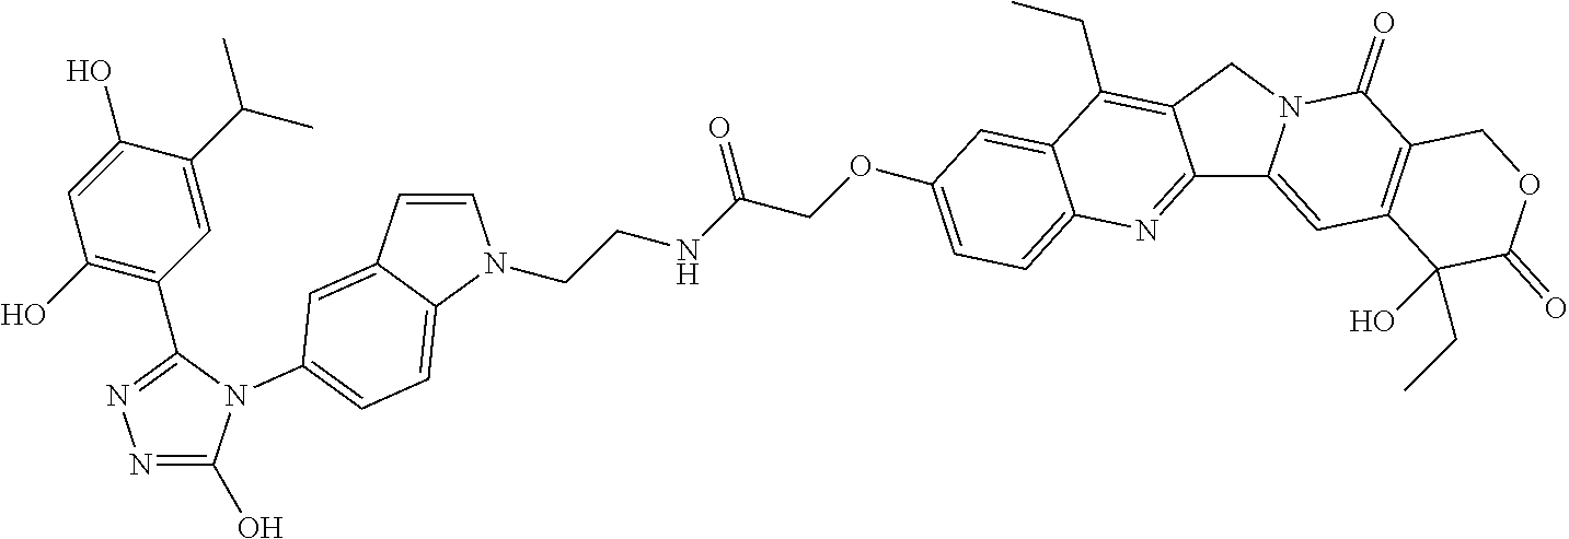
C1=CC2=CC(N3C(O)=NN=C3C3=C(O)C=C(O)C(C(C)C)=C3)=CC=C2N1CCNC(COC1=CC=C2C(=C1)C(CC)=C1C(=N2)C2=CC3=C(C(=O)N2C1)COC(=O)C3(CC)O)=O
